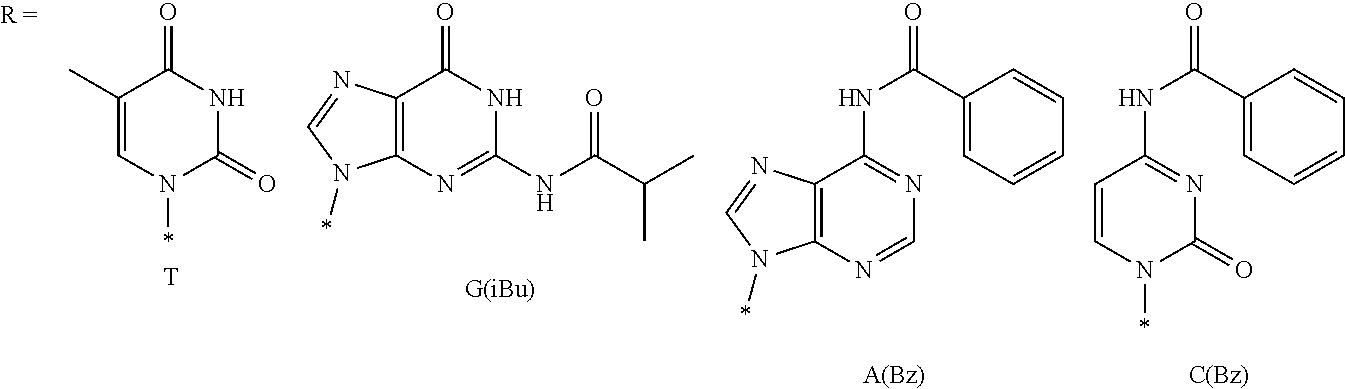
C1=CN(*)C(=O)N=C1NC(=O)C1=CC=CC=C1.[C(Bz)].C12=C(N=CN=C1NC(=O)C1=CC=CC=C1)N(*)C=N2.[A(Bz)].C12=C(N=C(NC(C(C)C)=O)NC1=O)N(*)C=N2.C1(C)=CN(*)C(=O)NC1=O.[T]
